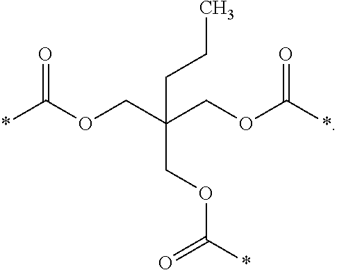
*C(OCC(COC(*)=O)(CCC)COC(*)=O)=O
